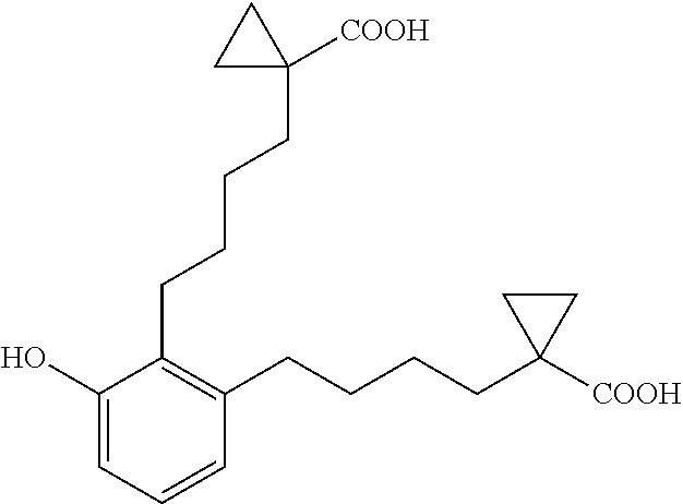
C1(O)=CC=CC(CCCCC2([COOH])CC2)=C1CCCCC1([COOH])CC1
